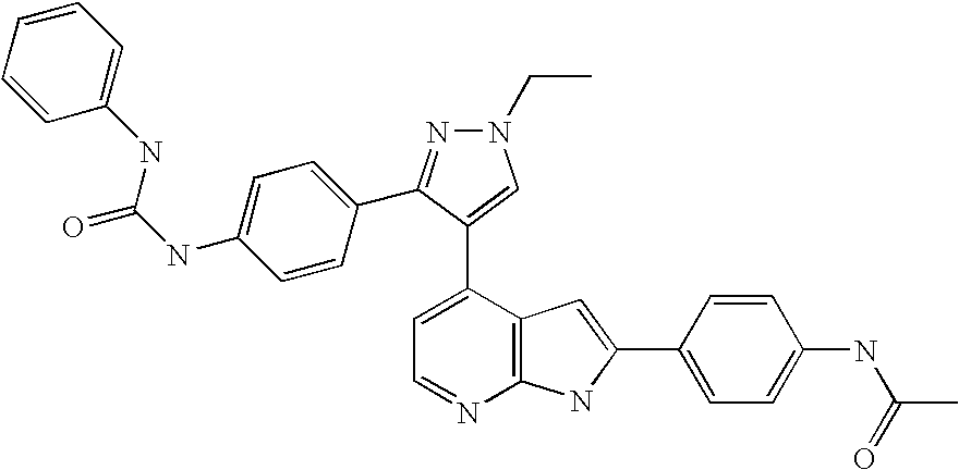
C1=C(C2=CN(CC)N=C2C2=CC=C(NC(=O)NC3=CC=CC=C3)C=C2)C2=C(N=C1)NC(C1=CC=C(NC(C)=O)C=C1)=C2
